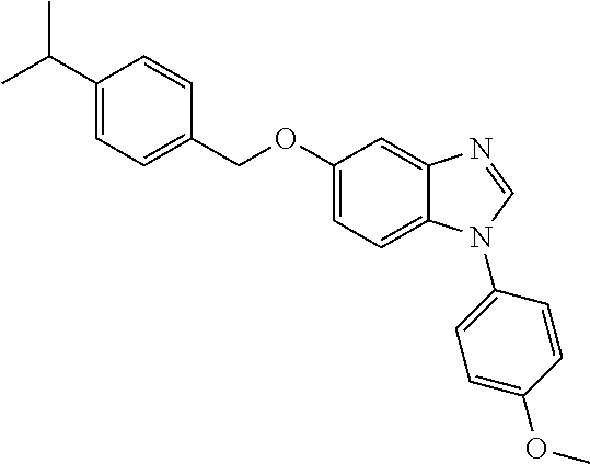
C1(C(C)C)=CC=C(COC2=CC=C3C(=C2)N=CN3C2=CC=C(OC)C=C2)C=C1
